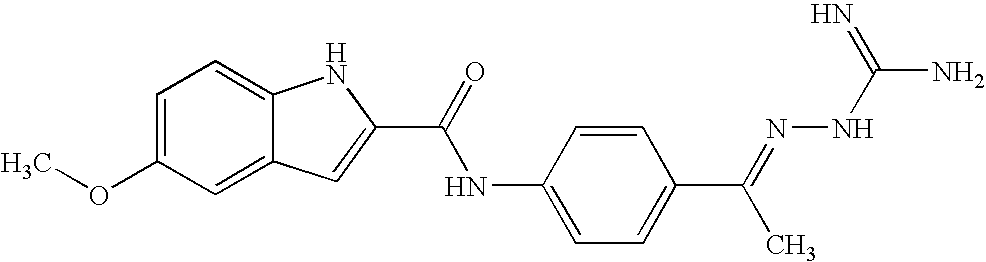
N(C1=CC=C(C(C)=NNC(=N)N)C=C1)C(C1=CC2=CC(OC)=CC=C2N1)=O
